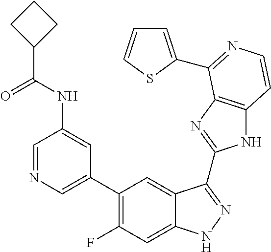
C1=C(C2=C(F)C=C3C(=C2)C(C2=NC4=C(N2)C=CN=C4C2=CC=CS2)=NN3)C=C(NC(C2CCC2)=O)C=N1
